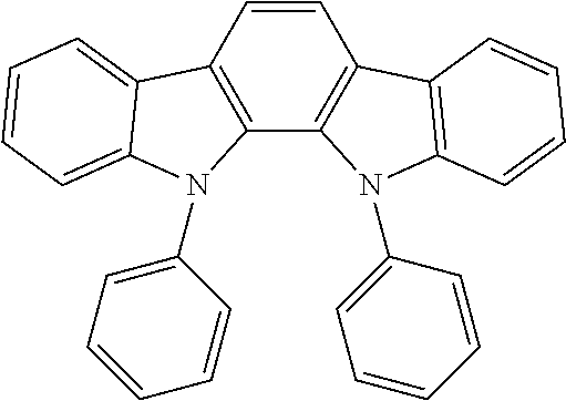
C1=CC2=C(C3=C1C1=C(C=CC=C1)N3C1=CC=CC=C1)N(C1=CC=CC=C1)C1=CC=CC=C21
